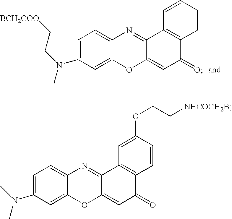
C1=C(N(CC[BCH2COO])C)C=C2C(=C1)N=C1C(=CC(=O)C3=C1C=CC=C3)O2.C1=C(N(C)C)C=C2C(=C1)N=C1C(=CC(=O)C3=C1C=C(OCC[NHCOCH2B])C=C3)O2
